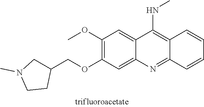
C1(COC2=C(OC)C=C3C(=C2)N=C2C(=C3NC)C=CC=C2)CN(C)CC1
